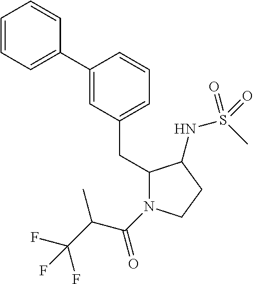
C1(C2=CC=CC=C2)=CC(CC2N(C(C(C(F)(F)F)C)=O)CCC2NS(C)(=O)=O)=CC=C1
